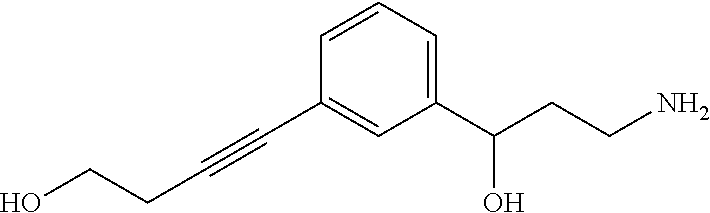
C1=CC(C#CCCO)=CC(C(CCN)O)=C1
